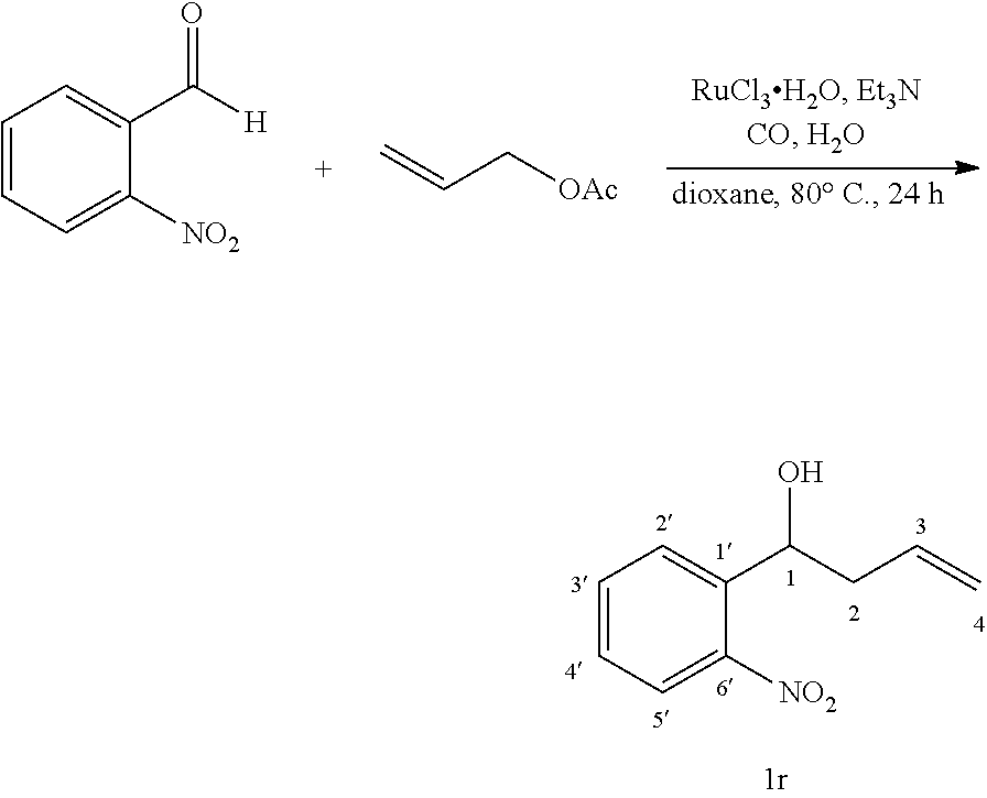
C1=CC=C([NO2])C(C(CC=C)O)=C1.C1=CC=C([NO2])C(C([H])=O)=C1.C=CC[OAc]
